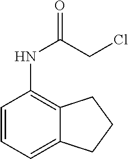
C1=CC=C2C(=C1NC(=O)CCl)CCC2
